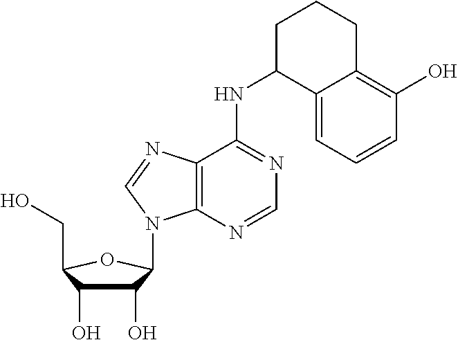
C1(NC2=NC=NC3=C2N=CN3C2C(O)C(O)C(CO)O2)C2=CC=CC(O)=C2CCC1
